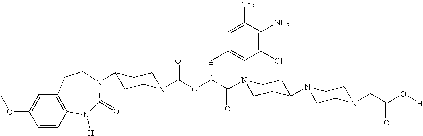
C1=CC2=C(C=C1OC)CCN(C1CCN(C(OC(CC3=CC(Cl)=C(N)C([CF3])=C3)C(=O)N3CCC(N4CCN(CC(O[H])=O)CC4)CC3)=O)CC1)C(=O)N2[H]
